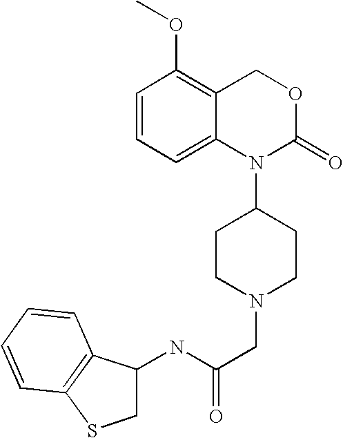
N(C(CN1CCC(N2C(=O)OCC3=C(OC)C=CC=C23)CC1)=O)C1CSC2=C1C=CC=C2
